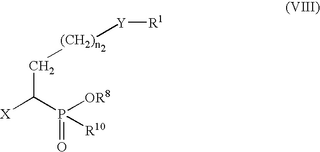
[(CH2)n]([Y][R1])CC([X])P(=O)([OR8])[R10]
